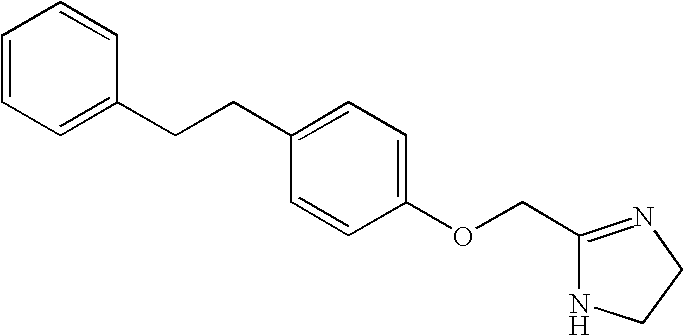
C1(OCC2=NCCN2)=CC=C(CCC2=CC=CC=C2)C=C1
